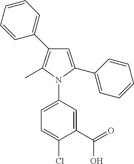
C1=CC=CC(C2=C(C)N(C3=CC=C(Cl)C(C(=O)O)=C3)C(C3=CC=CC=C3)=C2)=C1
